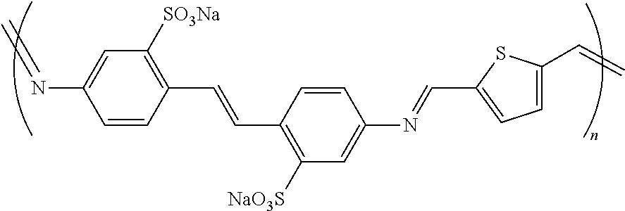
C1=CC(C=CC2=C([NaO3S])C=C(N=CC3=CC=C(C=C)S3)C=C2)=C([SO3Na])C=C1N=C
